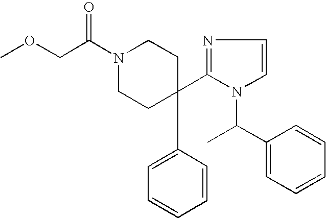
C(N1CCC(C2=NC=CN2C(C2=CC=CC=C2)C)(C2=CC=CC=C2)CC1)(COC)=O
